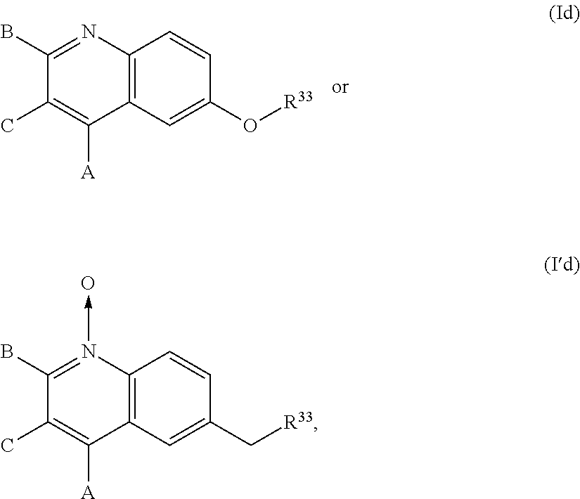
C12=C(C=C(O[R33])C=C1)C([A])=C(C)C(B)=N2.C12=C(C=C(C[R33])C=C1)C([A])=C(C)C(B)=N2->O
